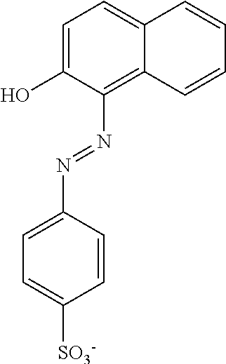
C1=C(O)C(N=NC2=CC=C([SO3-])C=C2)=C2C(=C1)C=CC=C2
